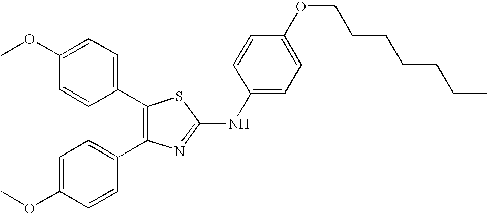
C1(C2=C(C3=CC=C(OC)C=C3)N=C(NC3=CC=C(OCCCCCCC)C=C3)S2)=CC=C(OC)C=C1
